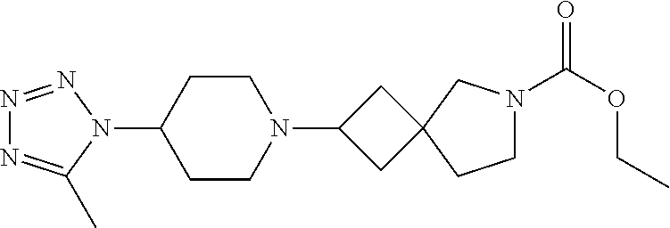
N1=NN(C2CCN(C3CC4(C3)CCN(C(OCC)=O)C4)CC2)C(C)=N1
